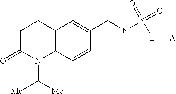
C1C(=O)N(C([Me])[Me])C2=C(C1)C=C(CNS(=O)(=O)[L][A])C=C2
